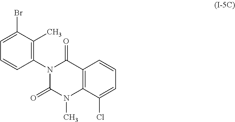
C1=C(Br)C(C)=C(N2C(=O)C3=C(C(Cl)=CC=C3)N(C)C2=O)C=C1
